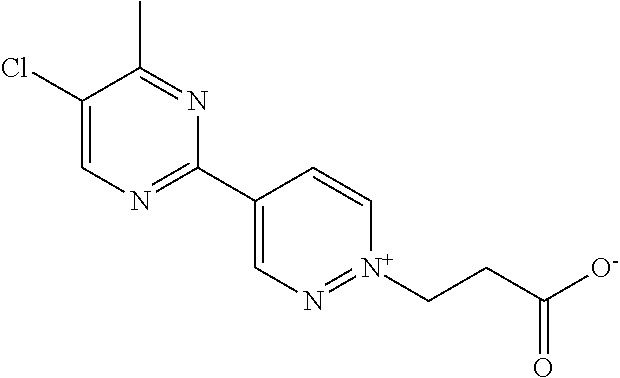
C1(Cl)=CN=C(C2=CN=[N+](CCC([O-])=O)C=C2)N=C1C
